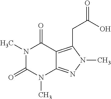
N1(C)C(=O)N(C)C2=NN(C)C(CC(=O)O)=C2C1=O
